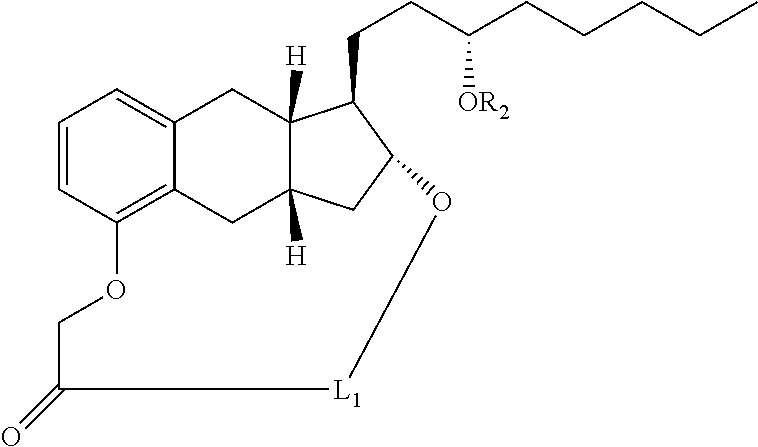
C1=CC2=C3C(=C1)CC1([H])C([H])(C3)CC(C1CCC(CCCCC)[OR2])O[L1]C(=O)CO2
